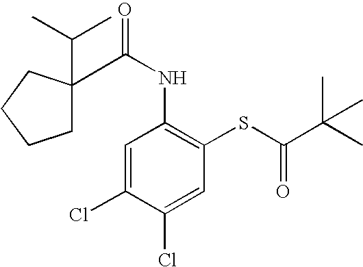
C(=O)(NC1=C(SC(C(C)(C)C)=O)C=C(Cl)C(Cl)=C1)C1(C(C)C)CCCC1
